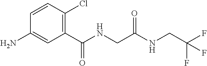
C1(N)=CC(C(NCC(NCC(F)(F)F)=O)=O)=C(Cl)C=C1
